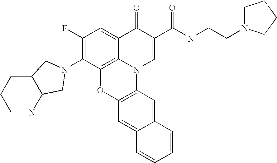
C1(F)=C(N2CC3C(CCCN3)C2)C2=C3C(=C1)C(=O)C(C(NCCN1CCCC1)=O)=CN3C1=C(O2)C=C2C(=C1)C=CC=C2
